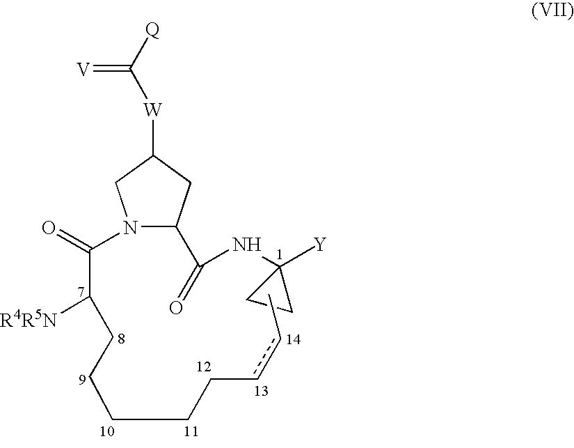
N1(C(=O)C(CCCCCccC)[R4R5N])C(C(NC2([Y])CC2)=O)CC([W]C([Q])=[V])C1
